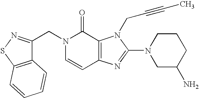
C(N1C=CC2=C(C1=O)N(CC#CC)C(N1CC(N)CCC1)=N2)C1=NSC2=C1C=CC=C2
